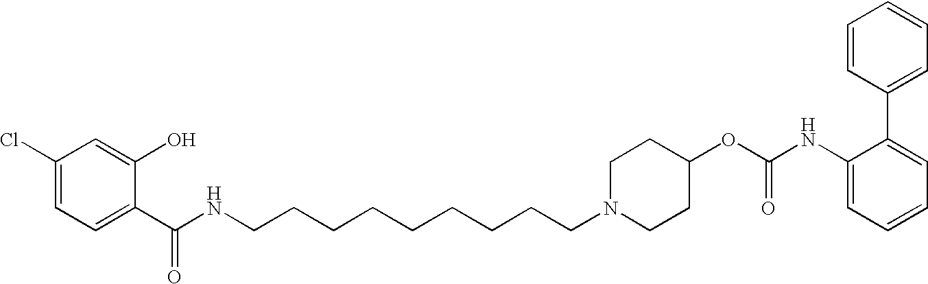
C1(C(NCCCCCCCCCN2CCC(OC(NC3=CC=CC=C3C3=CC=CC=C3)=O)CC2)=O)=CC=C(Cl)C=C1O
